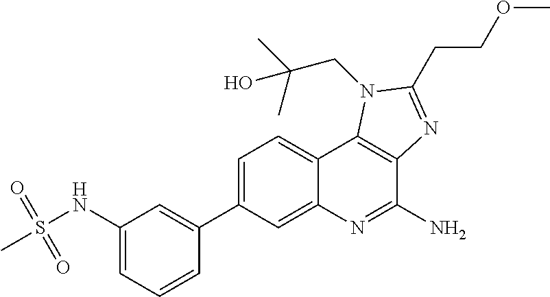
C1=C(C2=CC(NS(C)(=O)=O)=CC=C2)C=C2C(=C1)C1=C(C(N)=N2)N=C(CCOC)N1CC(C)(C)O
